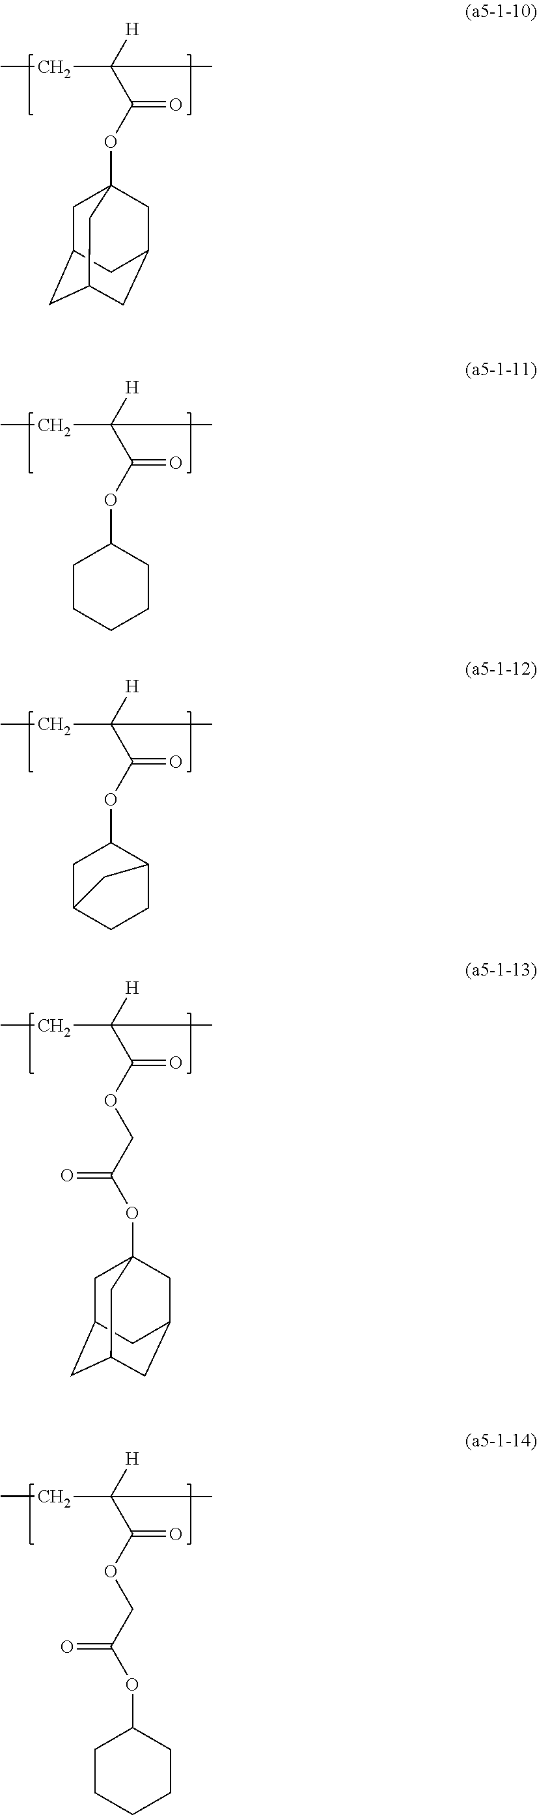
CCC(C(OC12CC3CC(CC(C1)C3)C2)=O)([H])C.CCC(C(OC1CCCCC1)=O)([H])C.CCC(C(OC1CC2CCC1C2)=O)([H])C.CCC(C(OCC(OC12CC3CC(CC(C1)C3)C2)=O)=O)([H])C.CCC(C(OCC(OC1CCCCC1)=O)=O)([H])C
